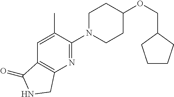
C(C1CCCC1)OC1CCN(C2=NC3=C(C=C2C)C(=O)NC3)CC1
